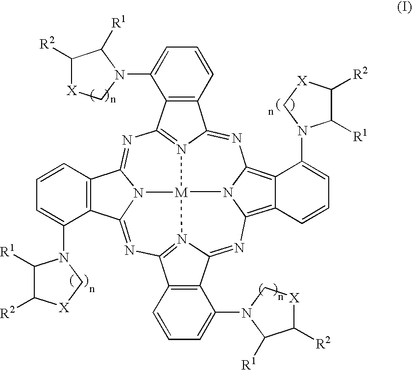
N1=C2N3=C(N=C4N5C(=NC6=N7C(=NC8=C9C(=C1N8[M]753)C(N1C([R1])C([R2])[X]C1)=CC=C9)C1=C6C=CC=C1N1C[X]C([R2])C1[R1])C1=C4C=CC=C1N1C([R1])C([R2])[X]C1)C1=C2C=CC=C1N1C[X]C([R2])C1[R1]
